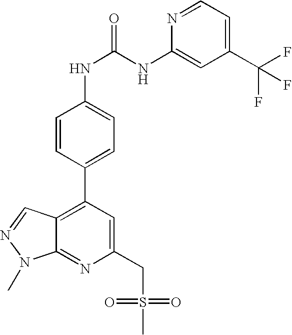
C1(CS(C)(=O)=O)=CC(C2=CC=C(NC(=O)NC3=CC(C(F)(F)F)=CC=N3)C=C2)=C2C(=N1)N(C)N=C2
